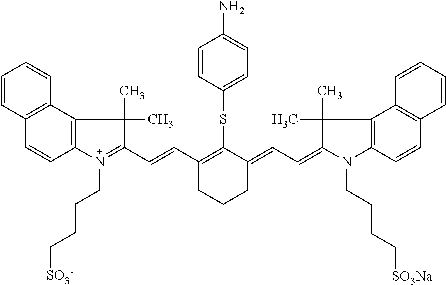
C12=C(C3=C(C=C1)N(CCCC[SO3-])=C(C=CC1=C(SC4=CC=C(N)C=C4)C(=CC=C4N(CCCC[SO3Na])C5=C(C4(C)C)C4=C(C=C5)C=CC=C4)CCC1)C3(C)C)C=CC=C2
